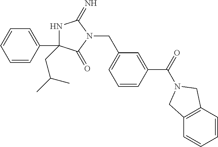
N1C(CC(C)C)(C2=CC=CC=C2)C(=O)N(CC2=CC=CC(C(=O)N3CC4=C(C=CC=C4)C3)=C2)C1=N
